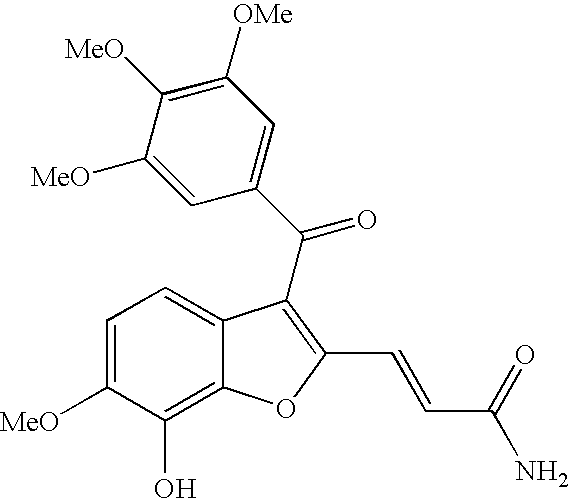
C1=C([MeO])C(O)=C2C(=C1)C(C(C1=CC([OMe])=C([MeO])C([MeO])=C1)=O)=C(C=CC(N)=O)O2
